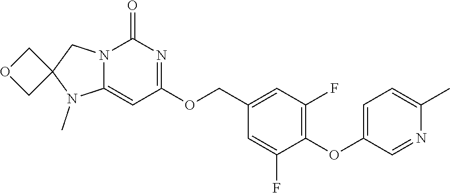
C1(OCC2=CC(F)=C(OC3=CC=C(C)N=C3)C(F)=C2)=NC(=O)N2C(=C1)N(C)C1(C2)COC1
